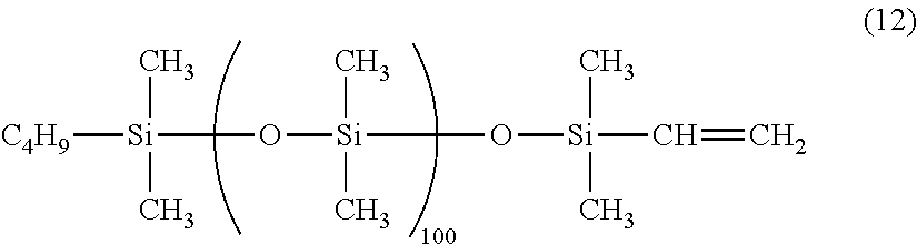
[C4H9][Si](O[Si](O[Si](C)(C)C=C)(C)C)(C)C
